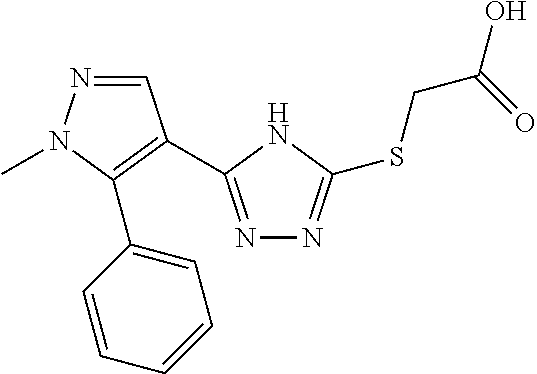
C1=NN(C)C(C2=CC=CC=C2)=C1C1=NN=C(SCC(O)=O)N1
